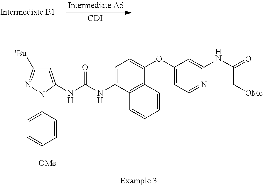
[CDI].C1=C(NC(NC2=CC=C(OC3=CC=NC(NC(=O)C[OMe])=C3)C3=C2C=CC=C3)=O)N(C2=CC=C([OMe])C=C2)N=C1[tBu]
